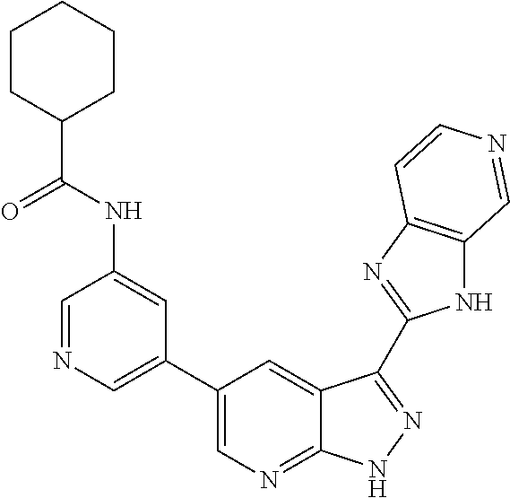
C1=NC=C(C2=CN=C3C(=C2)C(C2=NC4=C(N2)C=NC=C4)=NN3)C=C1NC(C1CCCCC1)=O
